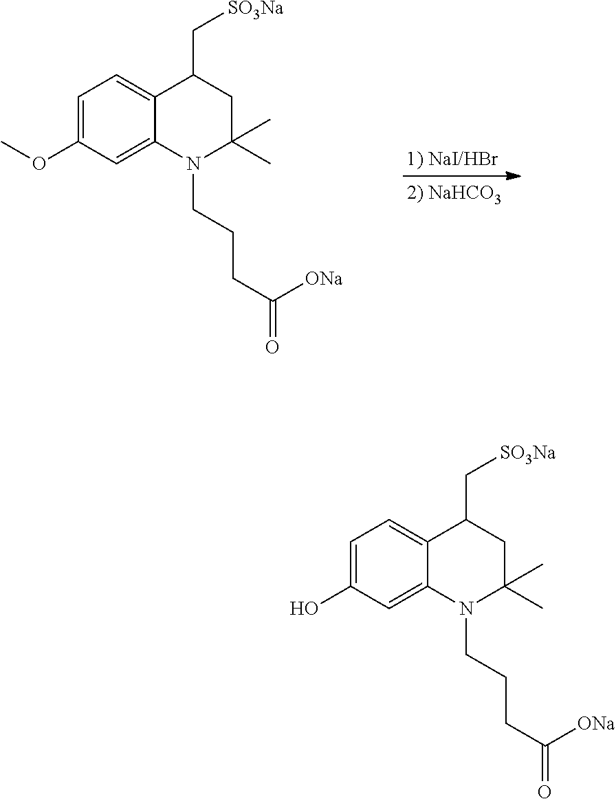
C1=C(OC)C=C2C(=C1)C(C[SO3Na])CC(C)(C)N2CCCC(=O)[ONa].C1=C(O)C=C2C(=C1)C(C[SO3Na])CC(C)(C)N2CCCC(=O)[ONa]
